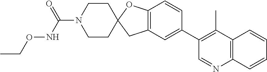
C12=C(C=C(C3=C(C)C4=C(N=C3)C=CC=C4)C=C1)CC1(O2)CCN(C(NOCC)=O)CC1
